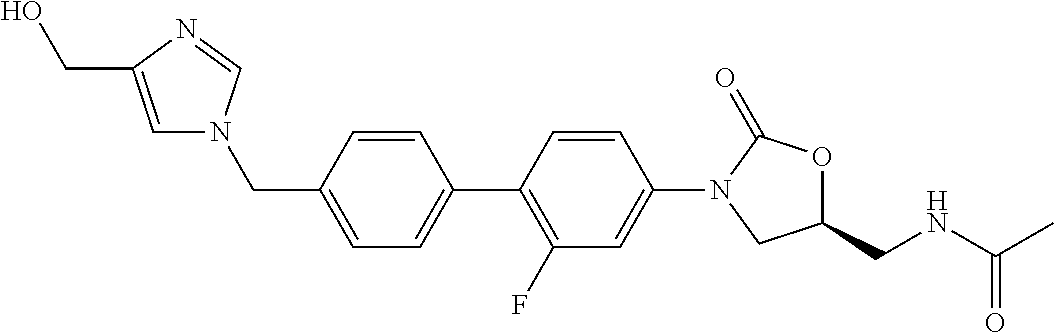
C1(CN2C=C(CO)N=C2)=CC=C(C2=C(F)C=C(N3C(=O)OC(CNC(=O)C)C3)C=C2)C=C1
